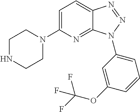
C1=C(N2CCNCC2)N=C2C(=C1)N=NN2C1=CC=CC(OC(F)(F)F)=C1
